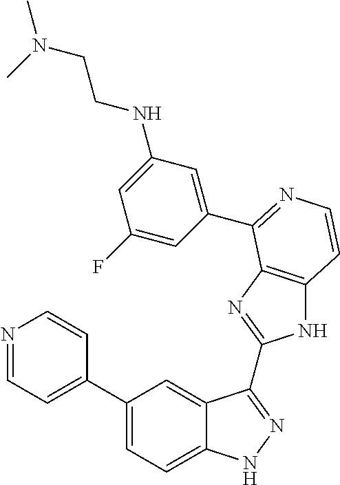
C1(C2=CC=NC=C2)=CC=C2C(=C1)C(C1=NC3=C(N1)C=CN=C3C1=CC(NCCN(C)C)=CC(F)=C1)=NN2
